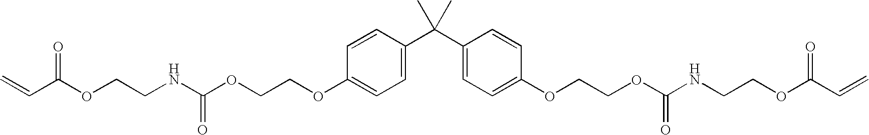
C=CC(OCCNC(OCCOC1=CC=C(C(C2=CC=C(OCCOC(NCCOC(C=C)=O)=O)C=C2)(C)C)C=C1)=O)=O
